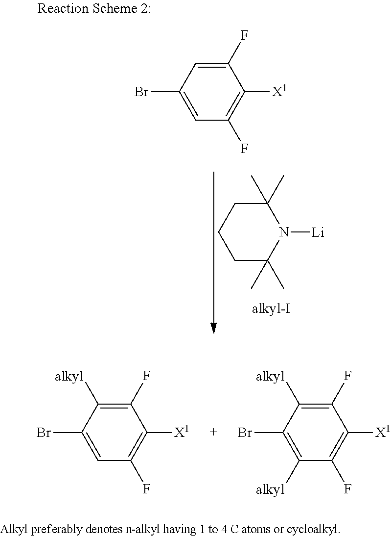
C1C(C)(C)N([Li])C(C)(C)CC1.C1(Br)=CC(F)=C([X1])C(F)=C1.C1(Br)=CC(F)=C([X1])C(F)=C1[alkyl].C1(Br)=C([alkyl])C(F)=C([X1])C(F)=C1[alkyl]
